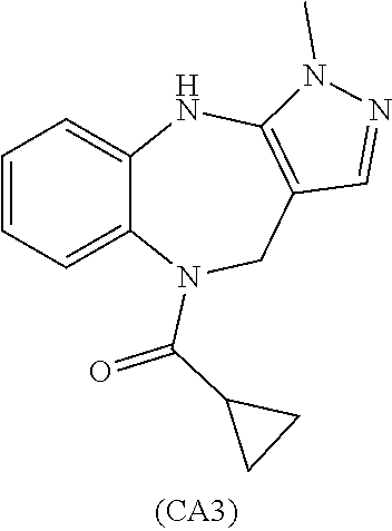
C1=CC=C2C(=C1)NC1=C(CN2C(C2CC2)=O)C=NN1C
